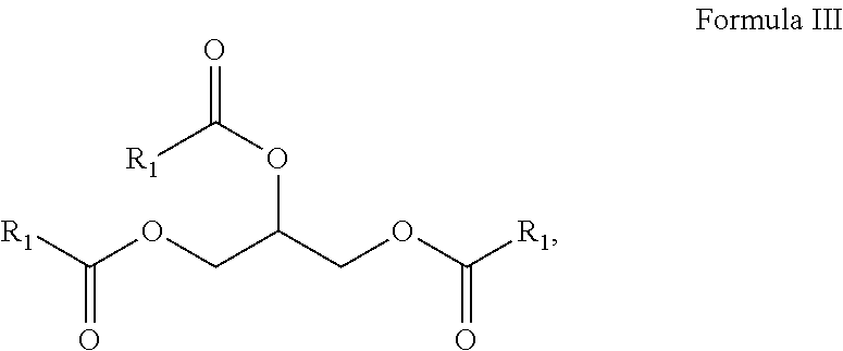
[R1]C(OCC(COC([R1])=O)OC([R1])=O)=O
